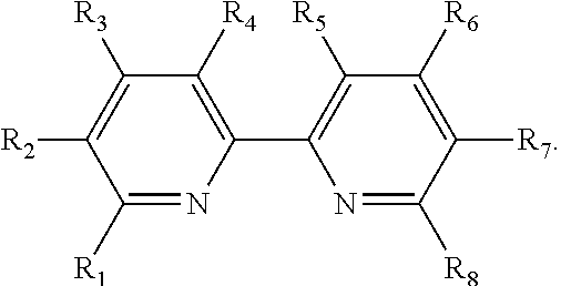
C1([R4])=C(C2=C([R5])C([R6])=C([R7])C([R8])=N2)N=C([R1])C([R2])=C1[R3]
